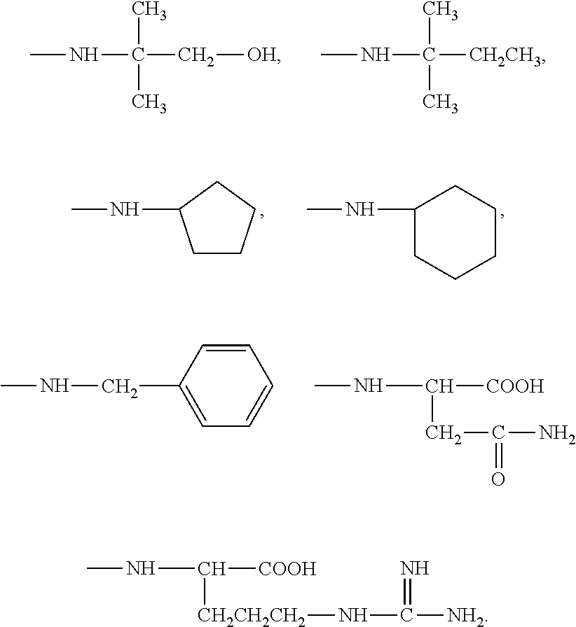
CNC(C[OH])(C)C.CNC([CH2CH3])(C)C.C1CCCC1NC.C1(NC)CCCCC1.C1(CNC)=CC=CC=C1.[COOH]C(NC)CC(N)=O.[COOH]C(NC)[CH2CH2CH2]NC([NH2])=N
